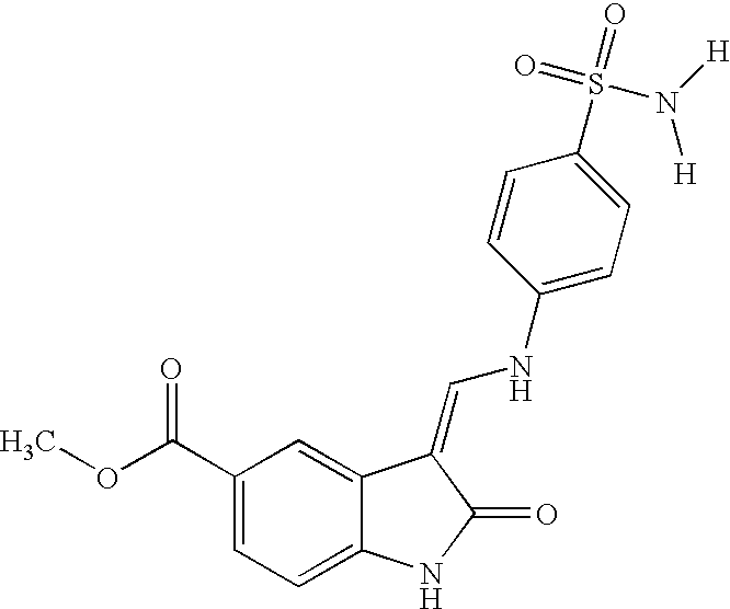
C1(C(OC)=O)=CC=C2C(=C1)C(=CNC1=CC=C(S(=O)(=O)N([H])[H])C=C1)C(=O)N2
